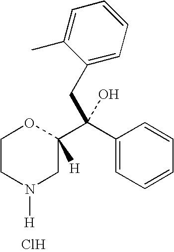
C1CN([H])CC(C(C2=CC=CC=C2)(CC2=CC=CC=C2C)O)([H])O1.Cl
